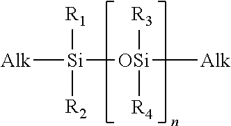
[Alk][Si]([R1])([R2])[OSi]([Alk])([R3])[R4]
